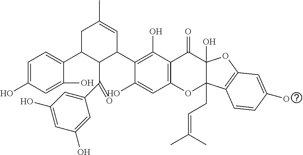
C1(O)=CC2=C(C(O)=C1C1C=C(C)CC(C3=CC=C(O)C=C3O)C1C(=O)C1=CC(O)=CC(O)=C1)C(=O)C1(O)C(CC=C(C)C)(O2)C2=C(O1)C=C(O)C=C2
